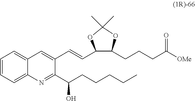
C(=CC1C(CCCC([OMe])=O)OC(C)(C)O1)C1=CC2=CC=CC=C2N=C1C(CCCCC)O
